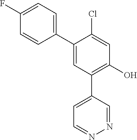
C1=C(F)C=CC(C2=CC(C3=CC=NN=C3)=C(O)C=C2Cl)=C1
